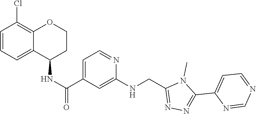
N1(C)C(C2=CC=NC=N2)=NN=C1CNC1=CC(C(NC2C3=CC=CC(Cl)=C3OCC2)=O)=CC=N1
